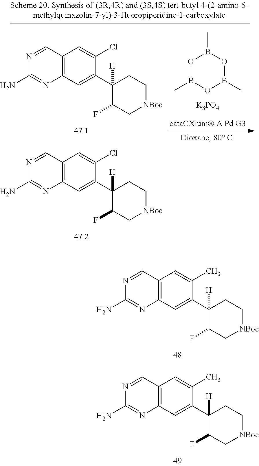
N1=CC2=C(N=C1N)C=C(C1([H])C(F)C[NBoc]CC1)C(C)=C2.N1=CC2=C(N=C1N)C=C(C1([H])C(F)C[NBoc]CC1)C(C)=C2.[K3PO4].O1B(C)OB(C)OB1C.N1=CC2=C(N=C1N)C=C(C1([H])C(F)C[NBoc]CC1)C(Cl)=C2.N1=CC2=C(N=C1N)C=C(C1([H])C(F)C[NBoc]CC1)C(Cl)=C2
